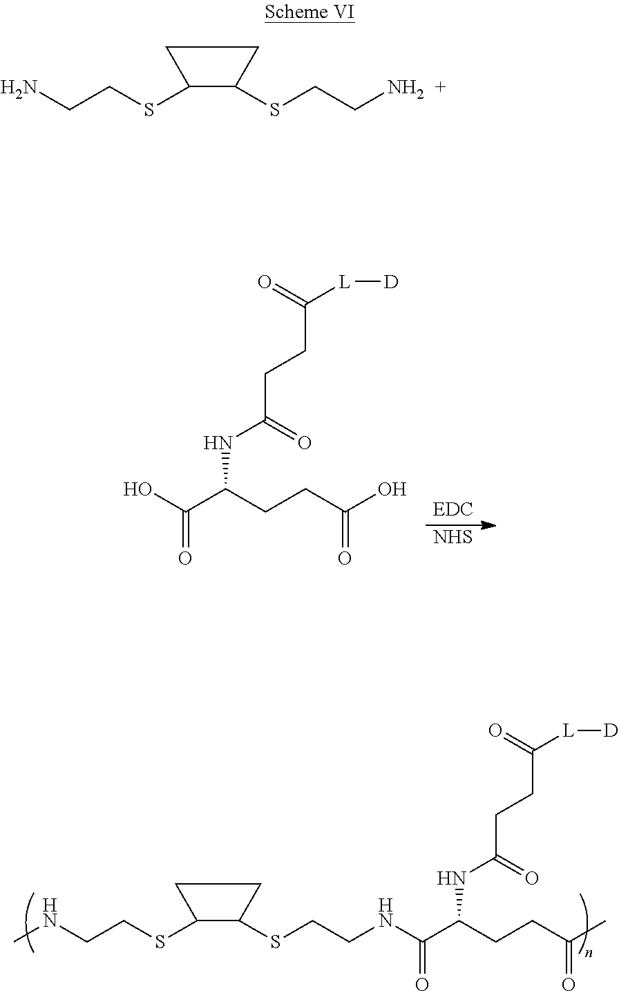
N(CCSC1C(SCCNC(C(CCC(=O)C)NC(CCC([L][D])=O)=O)=O)CC1)C.[NHS].OC(C(CCC(O)=O)NC(CCC([L][D])=O)=O)=O.NCCSC1C(SCCN)CC1
